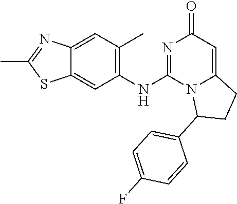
C1=C2C(=CC(C)=C1NC1=NC(=O)C=C3N1C(C1=CC=C(F)C=C1)CC3)N=C(C)S2
